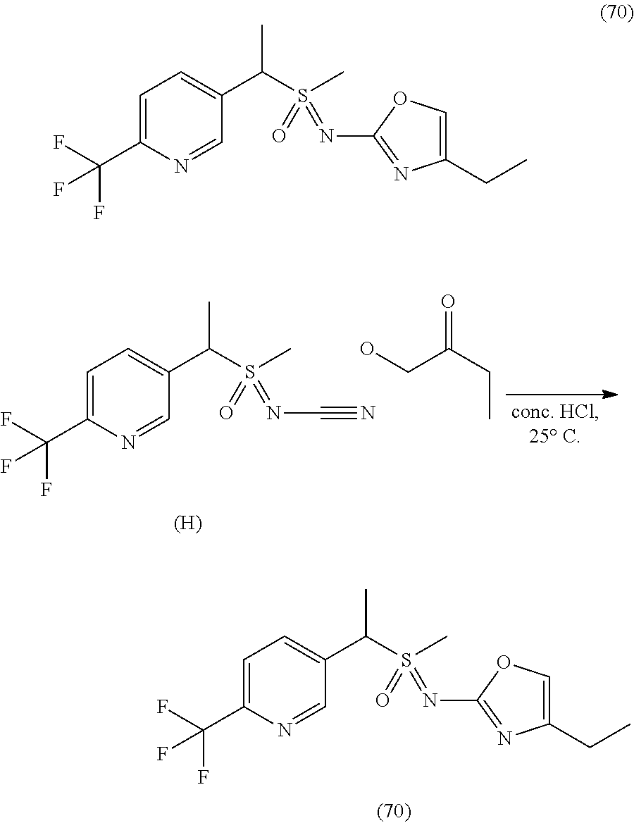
C1=C(C(F)(F)F)N=CC(C(S(C)(=O)=NC2=NC(CC)=CO2)C)=C1.C1=C(C(F)(F)F)N=CC(C(S(C)(=O)=NC#N)C)=C1.[(H)].CCC(=O)CO.C1=C(C(F)(F)F)N=CC(C(S(C)(=O)=NC2=NC(CC)=CO2)C)=C1
